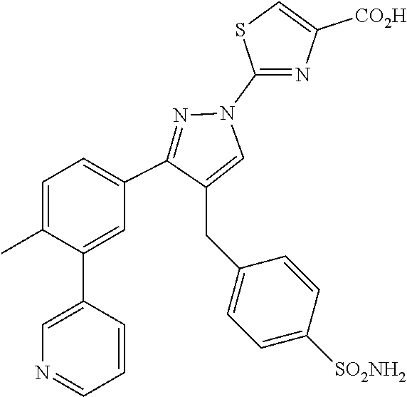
C1=C(C)C(C2=CN=CC=C2)=CC(C2=NN(C3=NC([CO2H])=CS3)C=C2CC2=CC=C([SO2NH2])C=C2)=C1
